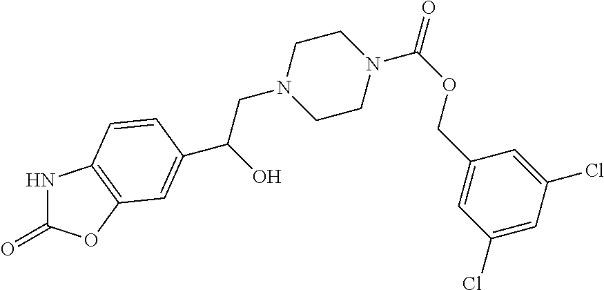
N1C(=O)OC2=C1C=CC(C(CN1CCN(C(=O)OCC3=CC(Cl)=CC(Cl)=C3)CC1)O)=C2
